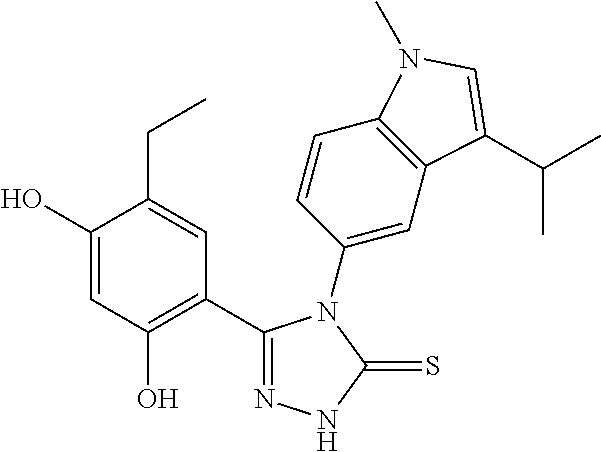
C1(C2=C(O)C=C(O)C(CC)=C2)=NNC(=S)N1C1=CC2=C(C=C1)N(C)C=C2C(C)C
